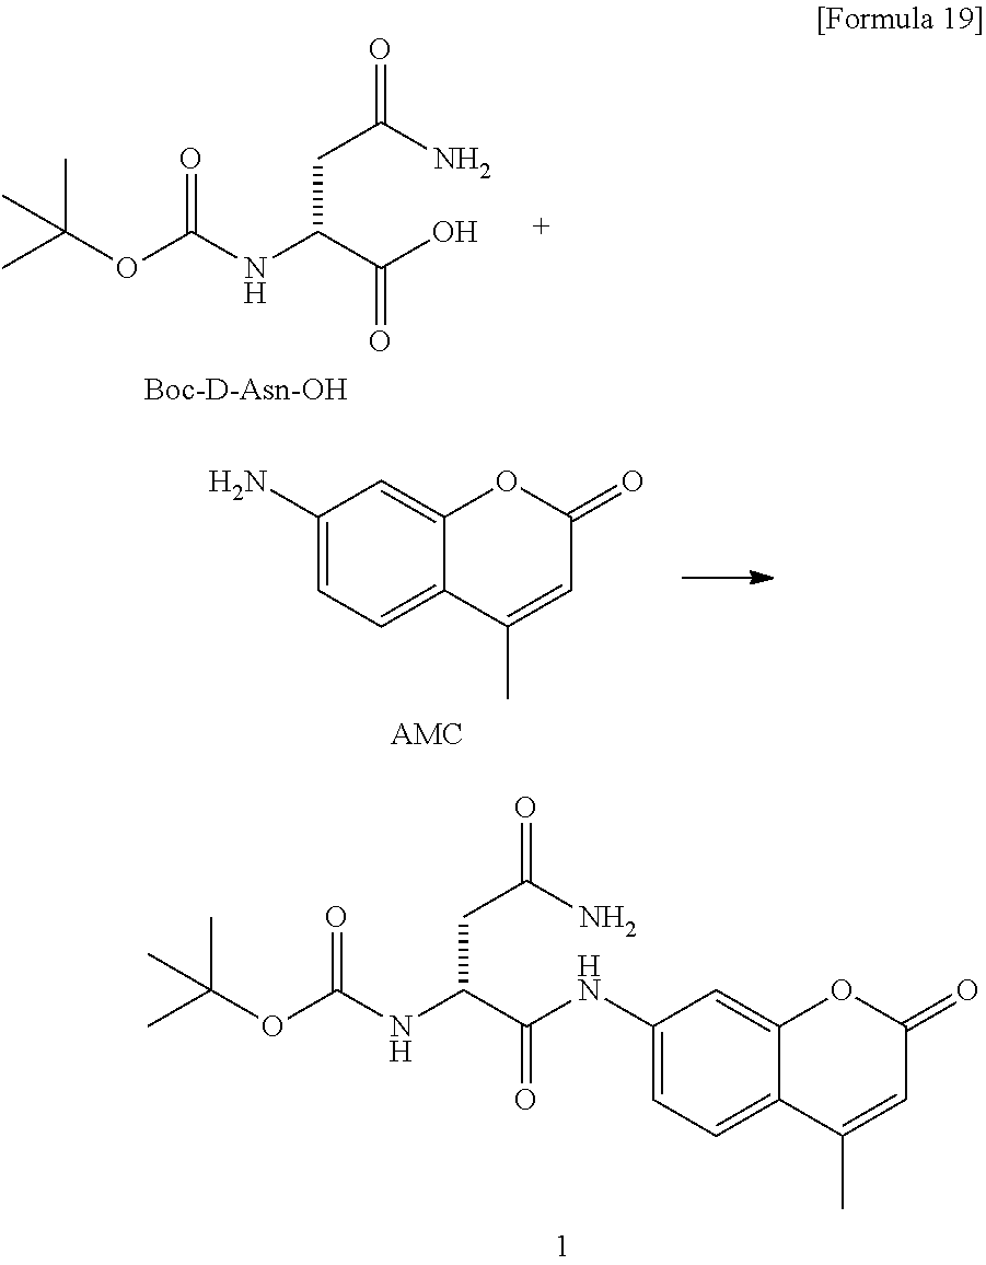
O(C(NC(C(O)=O)CC(N)=O)=O)C(C)(C)C.C1(N)=CC=C2C(=C1)OC(=O)C=C2C.O(C(NC(C(NC1=CC=C2C(=C1)OC(=O)C=C2C)=O)CC(N)=O)=O)C(C)(C)C
